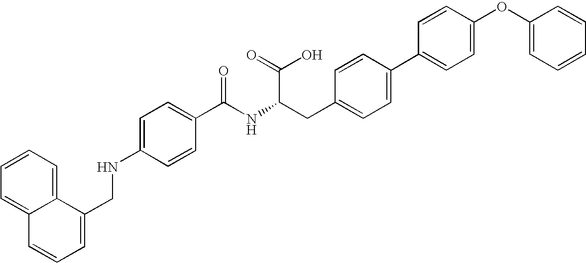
C1=C(NCC2=CC=CC3=CC=CC=C23)C=CC(C(NC(CC2=CC=C(C3=CC=C(OC4=CC=CC=C4)C=C3)C=C2)C(=O)O)=O)=C1
